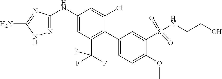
C1(NC2=CC(C(F)(F)F)=C(C3=CC=C(OC)C(S(NCCO)(=O)=O)=C3)C(Cl)=C2)=NNC(N)=N1
